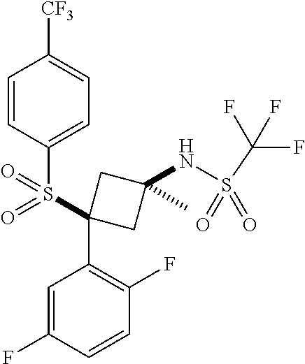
C1=CC(S(C2(C3=C(F)C=CC(F)=C3)CC(NS(C(F)(F)F)(=O)=O)(C)C2)(=O)=O)=CC=C1[CF3]
